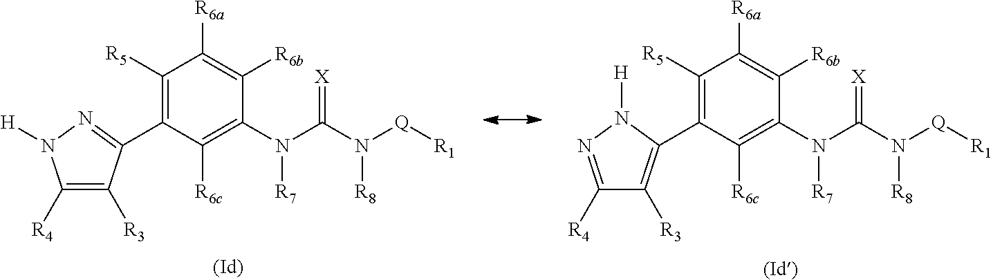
C1([R4])=C([R3])C(C2=C([R5])C([R6a])=C([R6b])C(N(C(N([Q][R1])[R8])=[X])[R7])=C2[R6c])=NN1[H].C1([R4])=NN([H])C(C2=C([R5])C([R6a])=C([R6b])C(N(C(N([Q][R1])[R8])=[X])[R7])=C2[R6c])=C1[R3]
